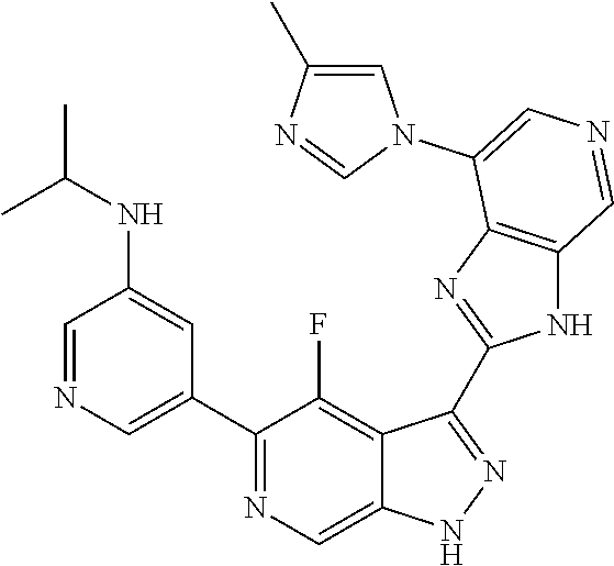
C1(C2=CN=CC(NC(C)C)=C2)=NC=C2C(=C1F)C(C1=NC3=C(N1)C=NC=C3N1C=C(C)N=C1)=NN2
